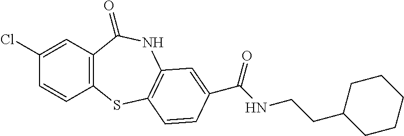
C1(Cl)=CC2=C(C=C1)SC1=C(NC2=O)C=C(C(NCCC2CCCCC2)=O)C=C1
